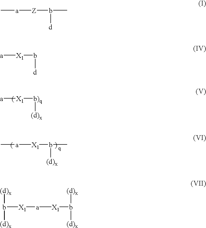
[a]([X1]b([(d)x])C)C.[a][X1][b)q][(d)x].C[a][Z]b(C)[d].[a][X1]b[d].[(d)x]b([(d)x])[X1][a][X1]b([(d)x])[(d)x]
